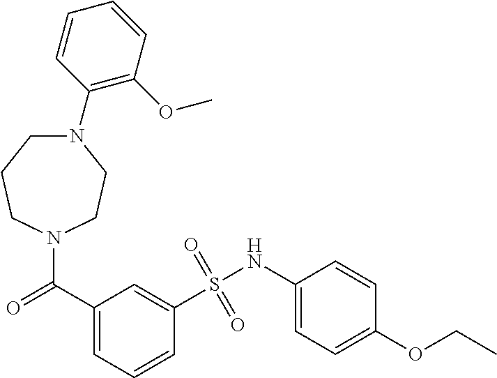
N1(C(=O)C2=CC=CC(S(NC3=CC=C(OCC)C=C3)(=O)=O)=C2)CCN(C2=C(OC)C=CC=C2)CCC1
